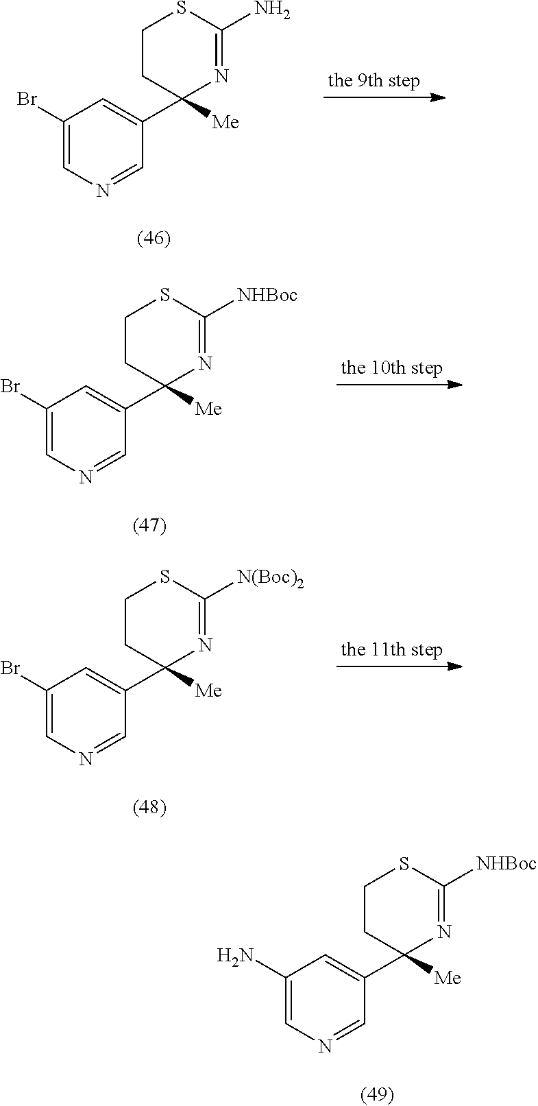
C1=NC=C(Br)C=C1C1([Me])N=C(N)SCC1.C1=NC=C(Br)C=C1C1([Me])N=C([NHBoc])SCC1.C1=NC=C(Br)C=C1C1([Me])N=C([N(Boc)2])SCC1.C1=NC=C(N)C=C1C1([Me])N=C([NHBoc])SCC1
